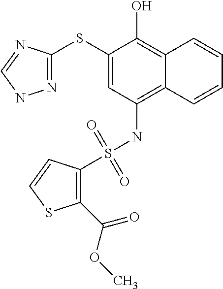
N1=C(SC2=CC(NS(=O)(=O)C3=C(C(=O)OC)SC=C3)=C3C(=C2O)C=CC=C3)N=CN1
